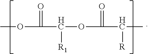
COC(C(OC(C(C)[R])=O)[R1])=O
